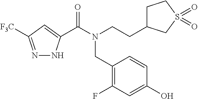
N1=C([F3C])C=C(C(N(CCC2CCS(=O)(=O)C2)CC2=C(F)C=C(O)C=C2)=O)N1
